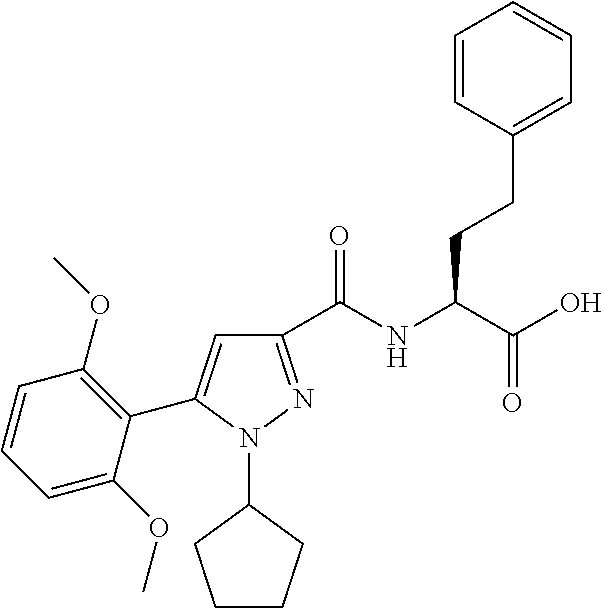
C1(C(NC(C(O)=O)CCC2=CC=CC=C2)=O)=NN(C2CCCC2)C(C2=C(OC)C=CC=C2OC)=C1
